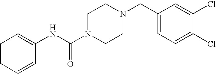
C1=CC=CC(NC(N2CCN(CC3=CC=C(Cl)C(Cl)=C3)CC2)=O)=C1
